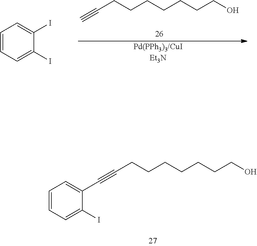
[Pd(PPh3)3/CuIEt3N].C(CCCCCCCO)#C.C1=CC=C(I)C(I)=C1.C(CCCCCCCO)#CC1=CC=CC=C1I
